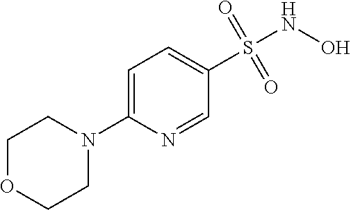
C1=C(N2CCOCC2)N=CC(S(NO)(=O)=O)=C1
